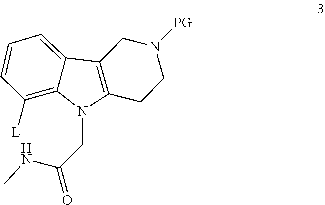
C1=C2C3=C(N(CC(NC)=O)C2=C([L])C=C1)CCN([PG])C3
